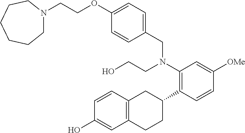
C1N(CCOC2=CC=C(CN(C3=C(C4CC5=C(CC4)C=C(O)C=C5)C=CC([OMe])=C3)CCO)C=C2)CCCCC1
